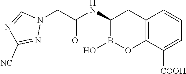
C12=C(C([COOH])=CC=C1)OB(O)C(NC(CN1C=NC([NC])=N1)=O)C2
